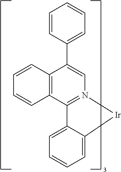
C1=C(C2=CC=CC=C2)C2=C(C3=N1[Ir]C1=CC=CC=C31)C=CC=C2
